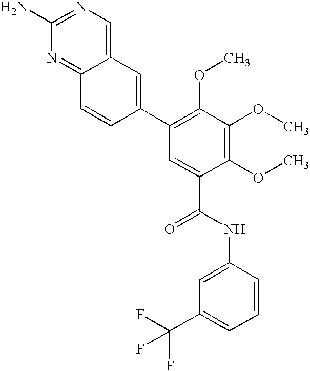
C12=NC(N)=NC=C1C=C(C1=C(OC)C(OC)=C(OC)C(C(NC3=CC(C(F)(F)F)=CC=C3)=O)=C1)C=C2
